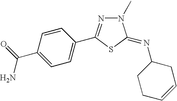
C1=C(C(N)=O)C=CC(C2=NN(C)C(=NC3CCC=CC3)S2)=C1
